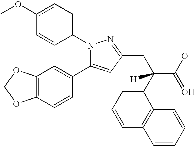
C1=C(OC)C=CC(N2C(C3=CC4=C(C=C3)OCO4)=CC(CC(C(O)=O)(C3=CC=CC4=C3C=CC=C4)[H])=N2)=C1
